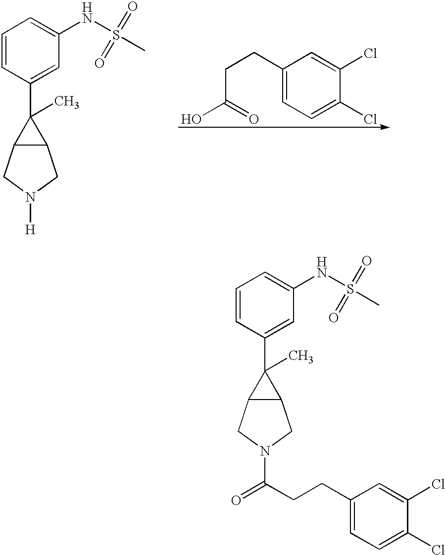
C1=CC(C2(C)C3C2CN([H])C3)=CC(NS(=O)(C)=O)=C1.C1(CCC(O)=O)=CC=C(Cl)C(Cl)=C1.C1=CC(C2(C)C3C2CN(C(=O)CCC2=CC=C(Cl)C(Cl)=C2)C3)=CC(NS(=O)(C)=O)=C1
